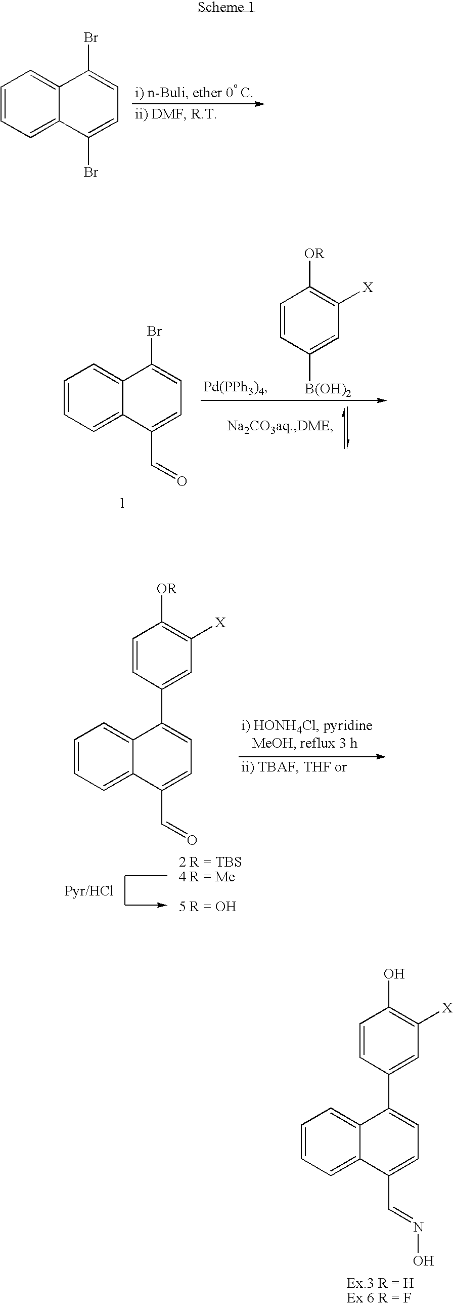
C1=CC=C2C(=C1)C(Br)=CC=C2Br.C1=CC=C2C(=C1)C(Br)=CC=C2C=O.C1=CC([B(OH)2])=CC([X])=C1[OR].C1=CC=C2C(=C1)C(C1=CC([X])=C(O)C=C1)=CC=C2C=NO.C1=CC=C2C(=C1)C(C1=CC([X])=C([OR])C=C1)=CC=C2C=O
